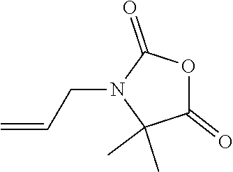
CC1(C)N(CC=C)C(=O)OC1=O
